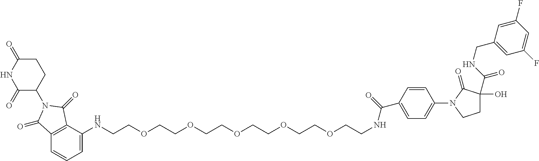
C12=C(C(NCCOCCOCCOCCOCCOCCNC(=O)C3=CC=C(N4C(=O)C(C(NCC5=CC(F)=CC(F)=C5)=O)(O)CC4)C=C3)=CC=C1)C(=O)N(C1C(=O)NC(=O)CC1)C2=O
